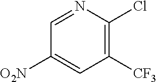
C1([O2N])=CC([CF3])=C(Cl)N=C1
